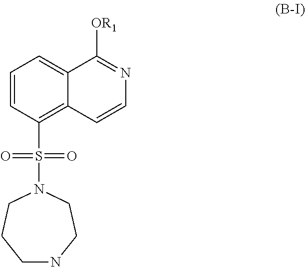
C1=CC(S(N2CCCNCC2)(=O)=O)=C2C(=C1)C([OR1])=NC=C2
